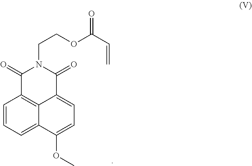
O(C(C=C)=O)CCN1C(=O)C2=C3C(=CC=C2)C(OC)=CC=C3C1=O
